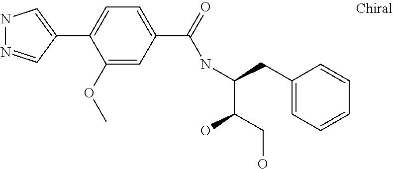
C1(C2=CNN=C2)=CC=C(C(=O)NC(C(CO)O)CC2=CC=CC=C2)C=C1OC
